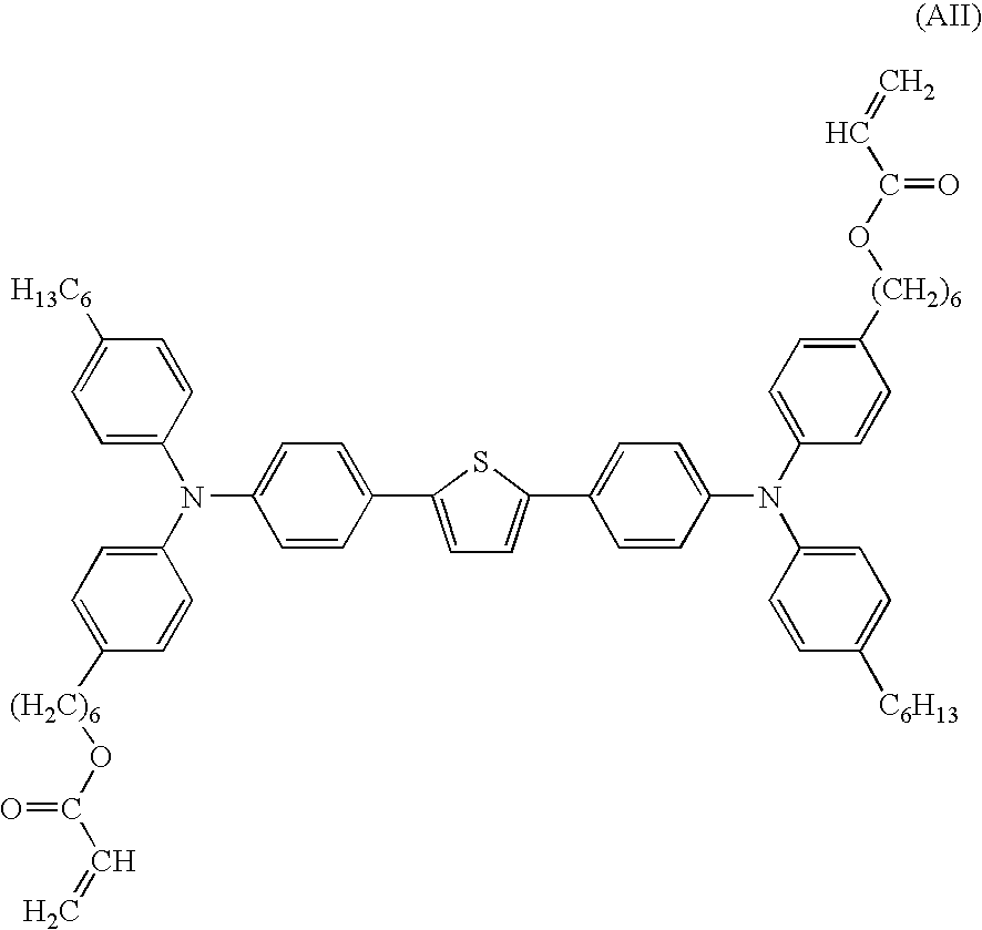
C1=C(N(C2=CC=C([(H2C)6]OC(C=C)=O)C=C2)C2=CC=C(C3=CC=C(C4=CC=C(N(C5=CC=C([(CH2)6]OC(C=C)=O)C=C5)C5=CC=C([C6H13])C=C5)C=C4)S3)C=C2)C=CC([H13C6])=C1
